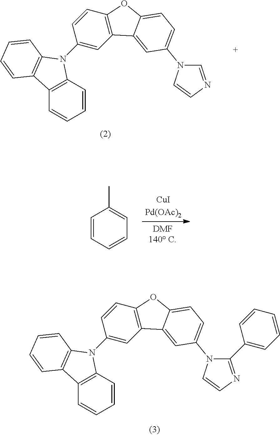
C1=CC=CC=C1C.C1(N2C3=C(C=CC=C3)C3=C2C=CC=C3)=CC2=C(C=C1)OC1=CC=C(N3C=NC=C3)C=C21.C1(N2C3=C(C=CC=C3)C3=C2C=CC=C3)=CC2=C(C=C1)OC1=CC=C(N3C(C4=CC=CC=C4)=NC=C3)C=C21
